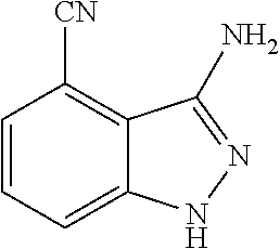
C1=C2C(=C([CN])C=C1)C(N)=NN2
